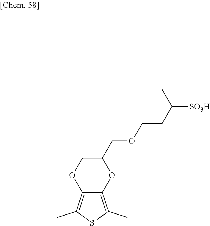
C12=C(C)SC(C)=C1OC(COCCC([SO3H])C)CO2
